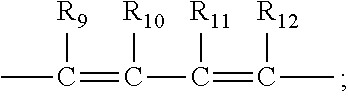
CC(=C(C(=C(C)[R12])[R11])[R10])[R9]
